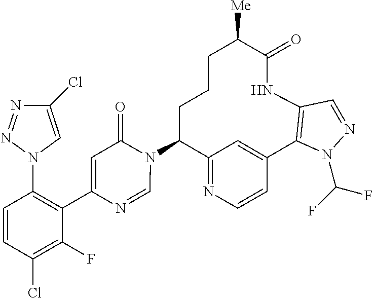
C12=NC=CC(=C1)C1=C(NC(=O)C([Me])CCCC2N2C(=O)C=C(C3=C(N4C=C(Cl)N=N4)C=CC(Cl)=C3F)N=C2)C=NN1C(F)F
